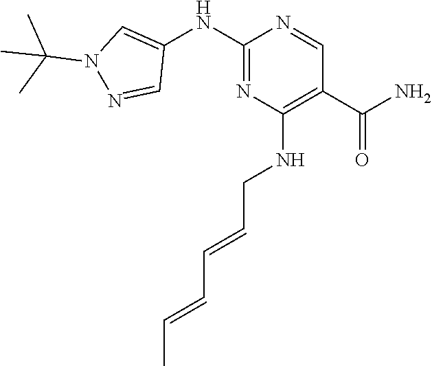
C1(C(N)=O)=C(NCC=CC=CC)N=C(NC2=CN(C(C)(C)C)N=C2)N=C1
